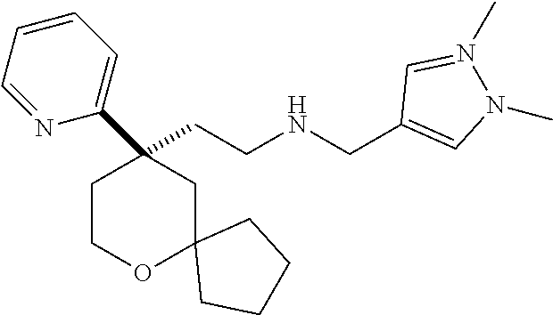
C(CNCC1=CN(C)N(C)=C1)C1(C2=CC=CC=N2)CCOC2(C1)CCCC2
